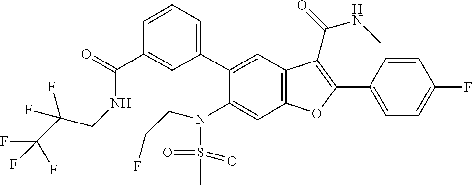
C1=CC(C2=C(C(=O)NC)C3=C(C=C(N(S(=O)(=O)C)CCF)C(C4=CC=CC(C(=O)NCC(C(F)(F)F)(F)F)=C4)=C3)O2)=CC=C1F
